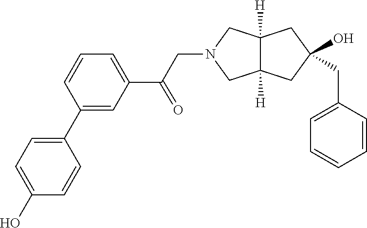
C1(CC2(O)CC3([H])C([H])(CN(CC(C4=CC=CC(C5=CC=C(O)C=C5)=C4)=O)C3)C2)=CC=CC=C1
